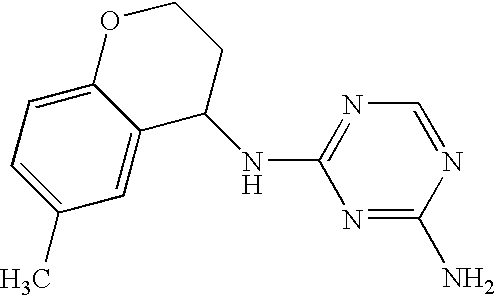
C1(C)=CC=C2C(=C1)C(NC1=NC=NC(N)=N1)CCO2
